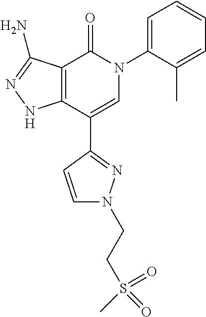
C12=C(C(C3=NN(CCS(=O)(C)=O)C=C3)=CN(C3=CC=CC=C3C)C1=O)NN=C2N
